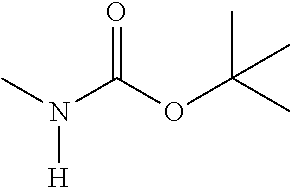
CN(C(OC(C)(C)C)=O)[H]
